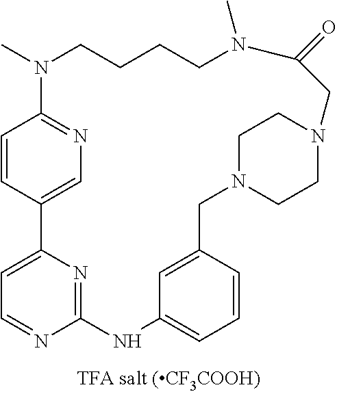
C1=CC2=CN=C1N(C)CCCCN(C)C(=O)CN1CCN(CC3=CC(=CC=C3)NC3=NC2=CC=N3)CC1
